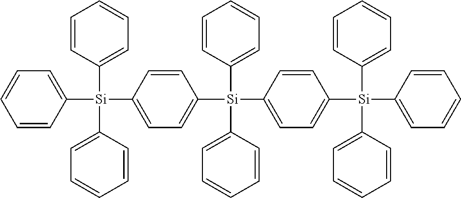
C1([Si](C2=CC=CC=C2)(C2=CC=C([Si](C3=CC=CC=C3)(C3=CC=CC=C3)C3=CC=C([Si](C4=CC=CC=C4)(C4=CC=CC=C4)C4=CC=CC=C4)C=C3)C=C2)C2=CC=CC=C2)=CC=CC=C1
